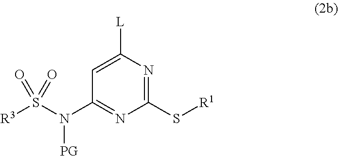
C1(S[R1])=NC([L])=CC(N(S([R3])(=O)=O)[PG])=N1
